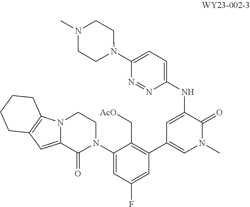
C1(N2CCN3C(=CC4=C3CCCC4)C2=O)=CC(F)=CC(C2=CN(C)C(=O)C(NC3=CC=C(N4CCN(C)CC4)N=N3)=C2)=C1C[AcO]
